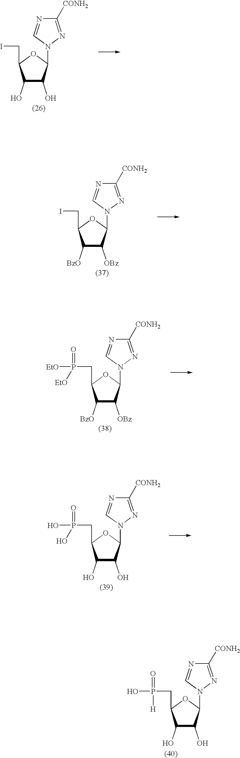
C1(O)C(O)C(N2C=NC([CONH2])=N2)OC1CI.C1([BzO])C([OBz])C(N2C=NC([CONH2])=N2)OC1CP([EtO])(=O)[EtO].C1([BzO])C([OBz])C(N2C=NC([CONH2])=N2)OC1CI.C1(O)C(O)C(N2C=NC([CONH2])=N2)OC1CP(=O)([H])O.C1(O)C(O)C(N2C=NC([CONH2])=N2)OC1CP(=O)(O)O
